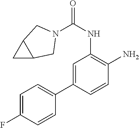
C1=C(C2=CC=C(F)C=C2)C=CC(N)=C1NC(=O)N1CC2CC2C1
